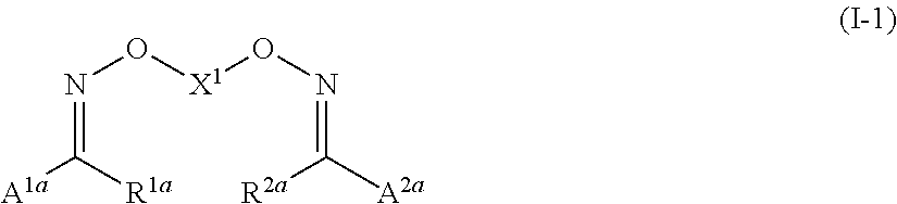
[A1a]C([R1a])=NO[X1]ON=C([A2a])[R2a]
